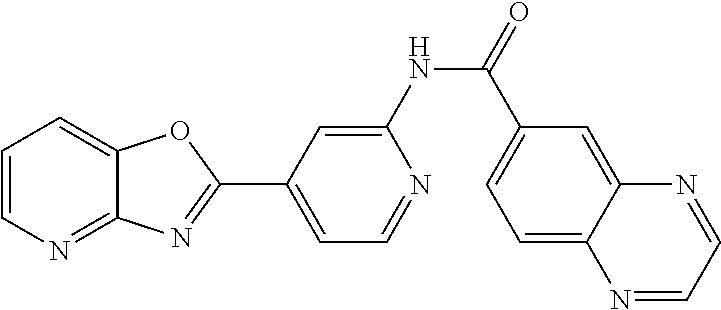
C1=CN=C2C(=C1)OC(C1=CC=NC(NC(=O)C3=CC=C4C(=C3)N=CC=N4)=C1)=N2
